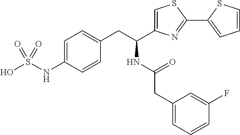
OS(NC1=CC=C(CC(NC(CC2=CC=CC(F)=C2)=O)C2=CSC(C3=CC=CS3)=N2)C=C1)(=O)=O
